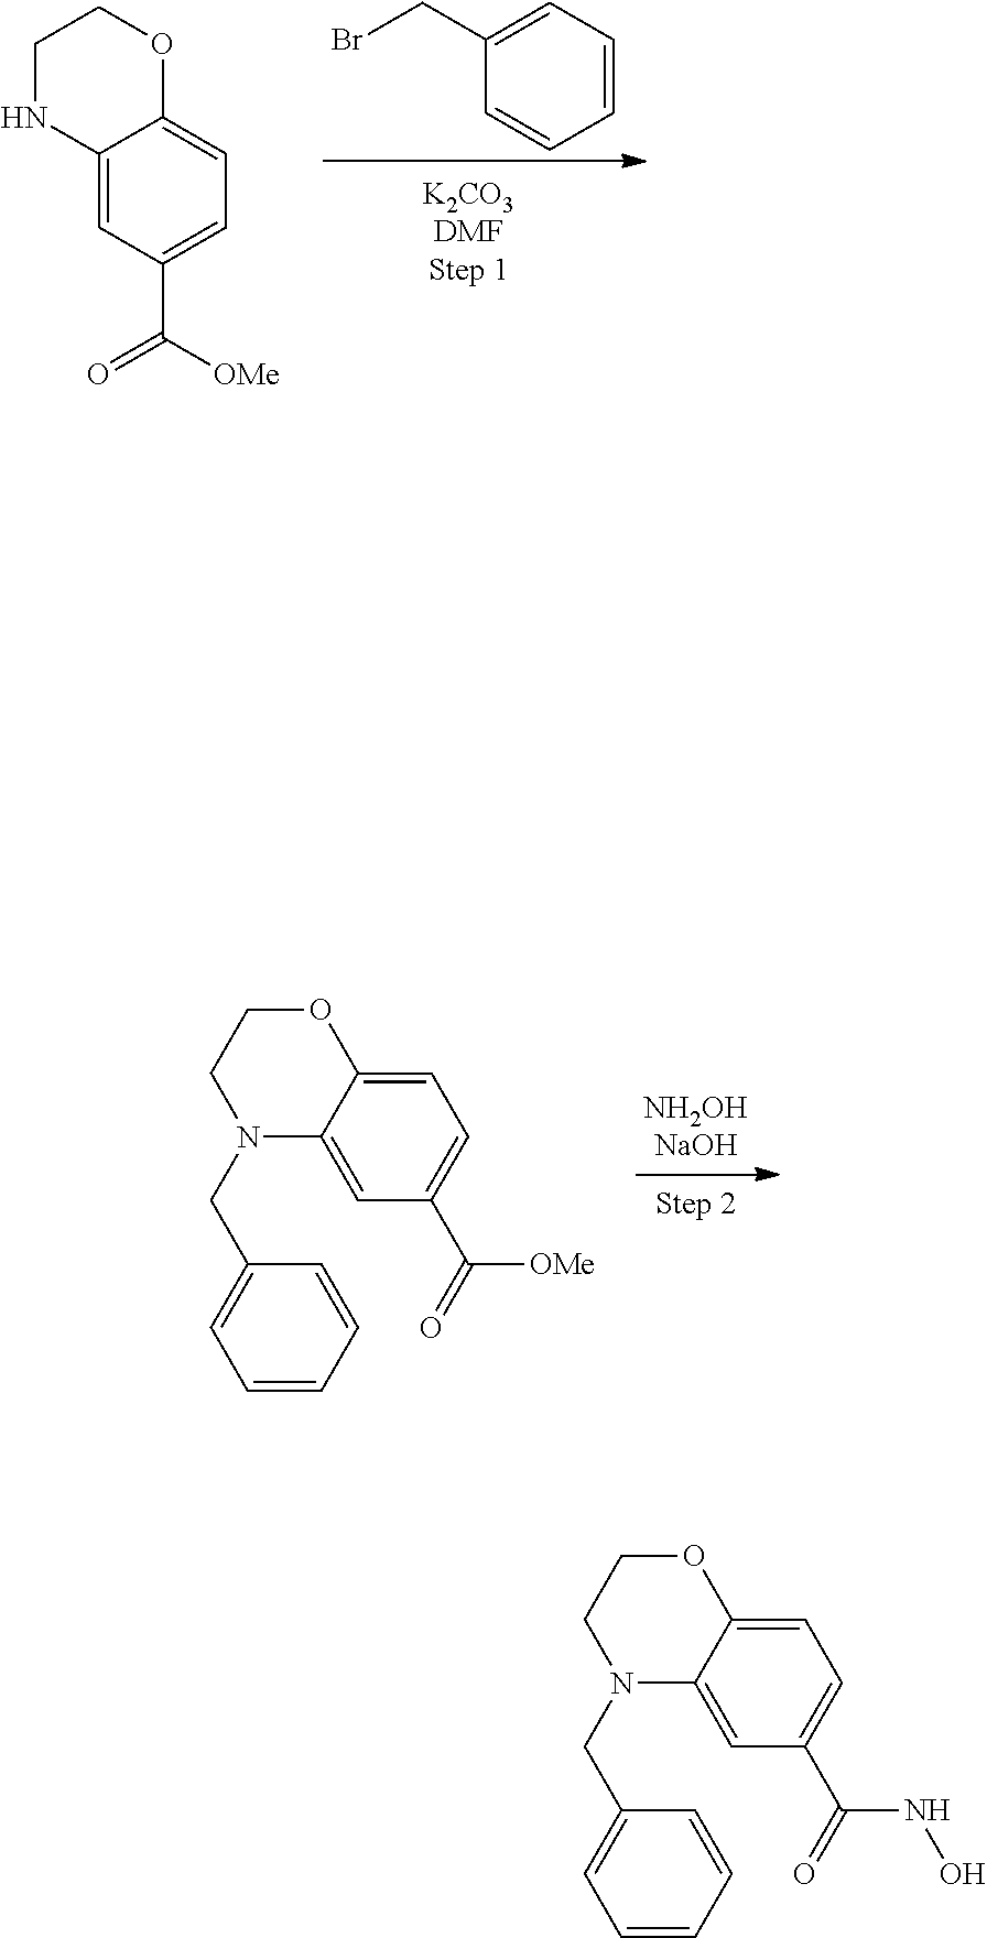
C1NC2=CC(C([OMe])=O)=CC=C2OC1.C1=CC=C(CBr)C=C1.N1(CC2=CC=CC=C2)C2=CC(C(=O)[OMe])=CC=C2OCC1.N1(CC2=CC=CC=C2)C2=CC(C(=O)NO)=CC=C2OCC1
